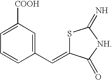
S1C(=CC2=CC([COOH])=CC=C2)C(=O)[NH]C1=N
